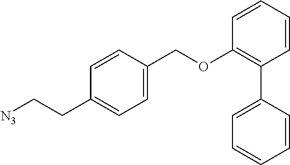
C1=CC(COC2=C(C3=CC=CC=C3)C=CC=C2)=CC=C1CC[N3]
